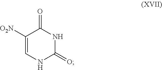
O=C1NC(=O)NC=C1[O2N]
